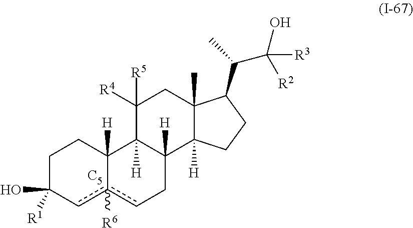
C1C([R1])(O)cc2([R6])cCC3([H])C([H])(C2([H])C1)C([R4])([R5])CC1(C)C3([H])CCC1C(C)C([R2])(O)[R3].[C5]
